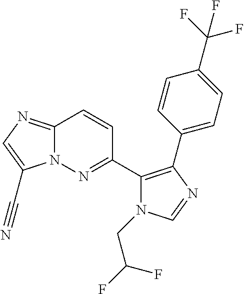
C12=NC=C(C#N)N1N=C(C1=C(C3=CC=C(C(F)(F)F)C=C3)N=CN1CC(F)F)C=C2
